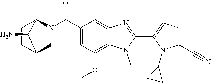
C1=C(C#N)N(C2CC2)C(C2=NC3=CC(C(N4CC5CCC4C5N)=O)=CC(OC)=C3N2C)=C1
